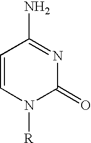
C1=CN([R])C(=O)N=C1N
